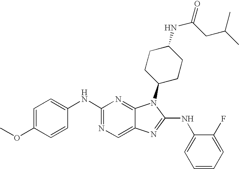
C1(NC2=CC=C(OC)C=C2)=NC=C2C(=N1)N(C1CCC(NC(=O)CC(C)C)CC1)C(NC1=CC=CC=C1F)=N2
